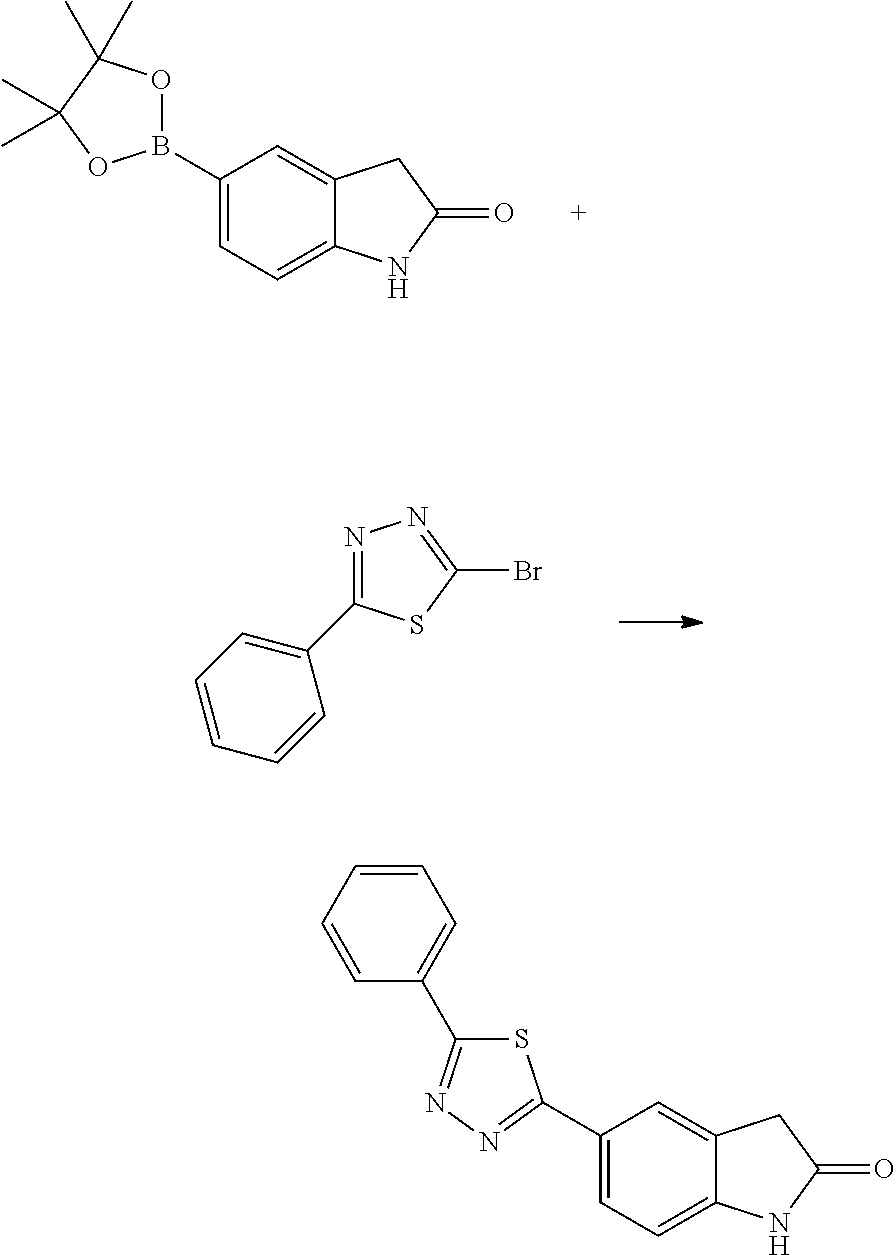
O1B(C2=CC=C3C(=C2)CC(=O)N3)OC(C)(C)C1(C)C.C1=CC=CC(C2=NN=C(Br)S2)=C1.C1=C(C2=NN=C(C3=CC=CC=C3)S2)C=C2C(=C1)NC(=O)C2
